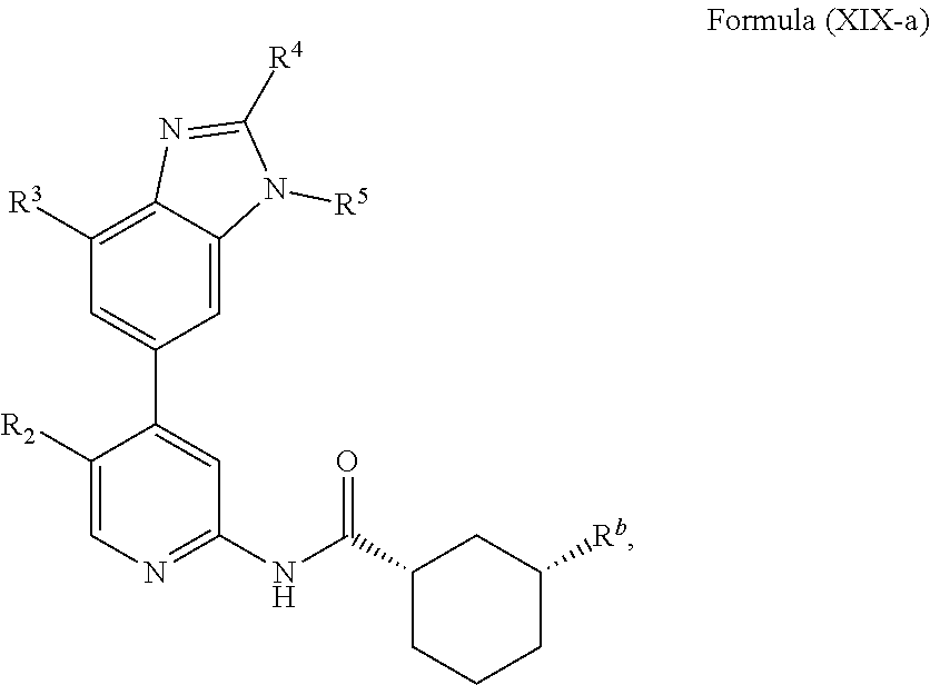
C1=C2C(=C([R3])C=C1C1=CC(NC(C3CC([Rb])CCC3)=O)=NC=C1[R2])N=C([R4])N2[R5]
